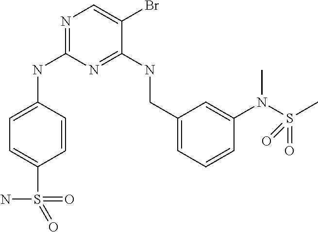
C1=C(NC2=NC=C(Br)C(NCC3=CC=CC(N(S(C)(=O)=O)C)=C3)=N2)C=CC(S(=O)(N)=O)=C1
